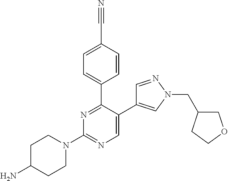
C1=C(C2=CN(CC3COCC3)N=C2)C(C2=CC=C(C#N)C=C2)=NC(N2CCC(N)CC2)=N1
